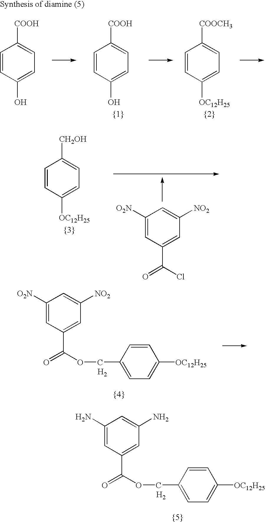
C1=CC(O)=CC=C1[COOH].C1=CC(O)=CC=C1[COOH].C1=CC([OC12H25])=CC=C1[COOCH3].C1=CC([OC12H25])=CC=C1[CH2OH].C1([O2N])=CC(C(Cl)=O)=CC([NO2])=C1.C1([O2N])=CC(C(OCC2=CC=C([OC12H25])C=C2)=O)=CC([NO2])=C1.[H2].C1(N)=CC(C(OCC2=CC=C([OC12H25])C=C2)=O)=CC(N)=C1.[H2]
